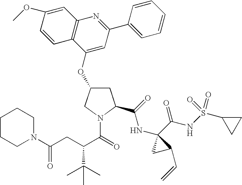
COC1=CC2=C(C=C1)C(OC1CC(C(=O)NC3(C(NS(C4CC4)(=O)=O)=O)CC3C=C)N(C(=O)C(CC(N3CCCCC3)=O)C(C)(C)C)C1)=CC(C1=CC=CC=C1)=N2
